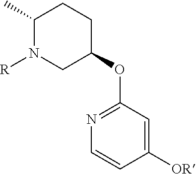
C1(C)N([R])CC(OC2=NC=CC([OR])=C2)CC1
